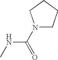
CNC(N1CCCC1)=O
